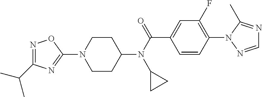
C1(N2CCC(N(C(=O)C3=CC(F)=C(N4N=CN=C4C)C=C3)C3CC3)CC2)=NC(C(C)C)=NO1
